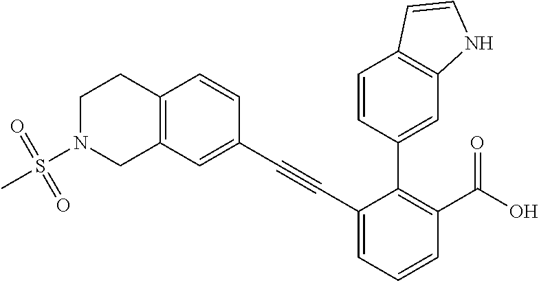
C12=C(C=C(C#CC3=CC=CC(C(O)=O)=C3C3=CC4=C(C=C3)C=CN4)C=C1)CN(S(C)(=O)=O)CC2
